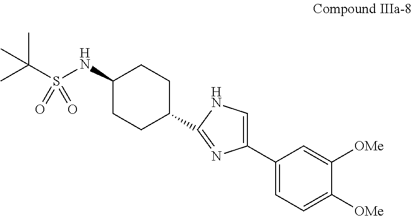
C1(NS(C(C)(C)C)(=O)=O)CCC(C2=NC(C3=CC=C([OMe])C([OMe])=C3)=CN2)CC1
